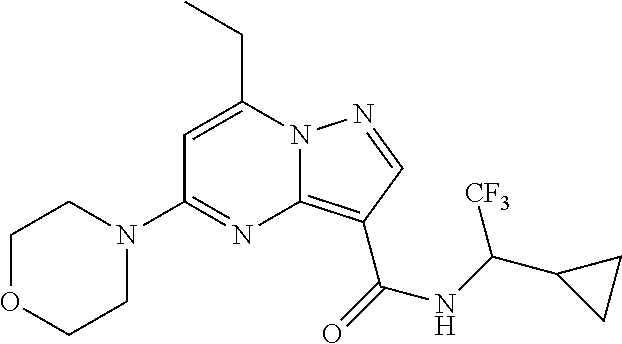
C1=C(CC)N2C(=C(C(=O)NC(C3CC3)[CF3])C=N2)N=C1N1CCOCC1
